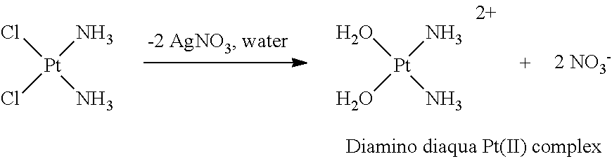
O[Pt](N)(O)N.Cl[Pt](N)(Cl)N
